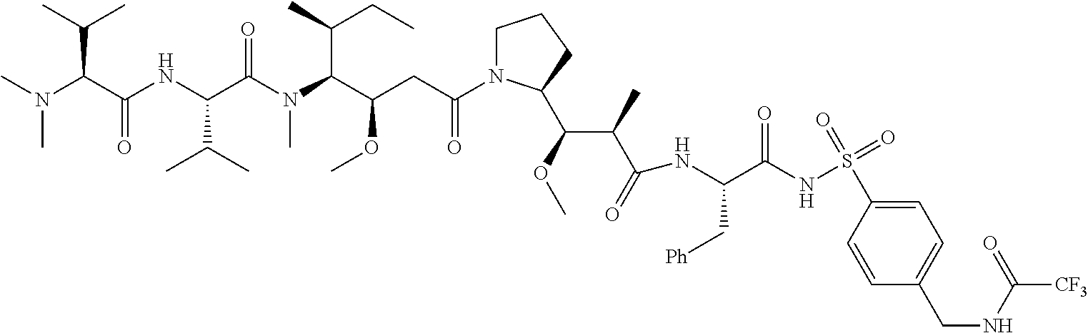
C1N(C(CC(C(N(C(C(NC(C(N(C)C)C(C)C)=O)C(C)C)=O)C)C(C)CC)OC)=O)C(C(C(C(=O)NC(C(NS(=O)(=O)C2=CC=C(CNC([CF3])=O)C=C2)=O)C[Ph])C)OC)CC1
